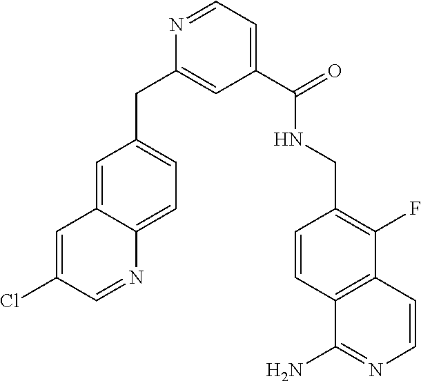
C12=C(C=CC(CNC(C3=CC=NC(CC4=CC=C5C(=C4)C=C(Cl)C=N5)=C3)=O)=C1F)C(N)=NC=C2
